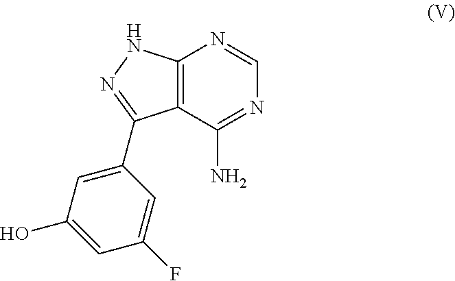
C12=C(C(N)=NC=N1)C(C1=CC(O)=CC(F)=C1)=NN2
